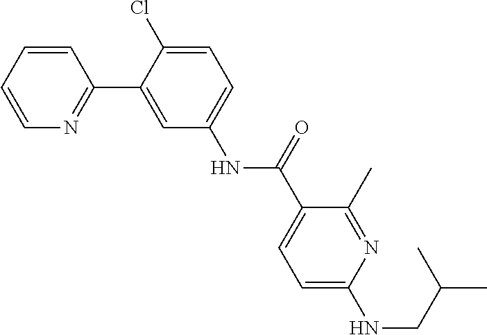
C1=CC=CN=C1C1=CC(NC(C2=CC=C(NCC(C)C)N=C2C)=O)=CC=C1Cl
